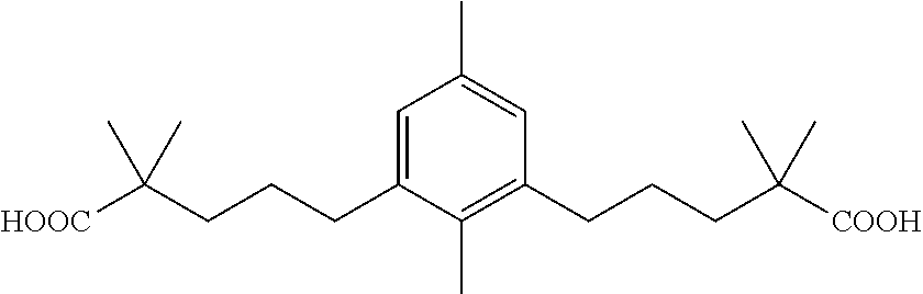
C1=C(CCCC([HOOC])(C)C)C(C)=C(CCCC([COOH])(C)C)C=C1C
